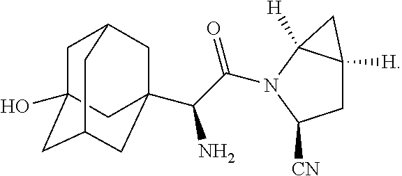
C1C2(O)CC3CC(C(C(=O)N4C([CN])CC5([H])C4([H])C5)N)(CC1C3)C2
